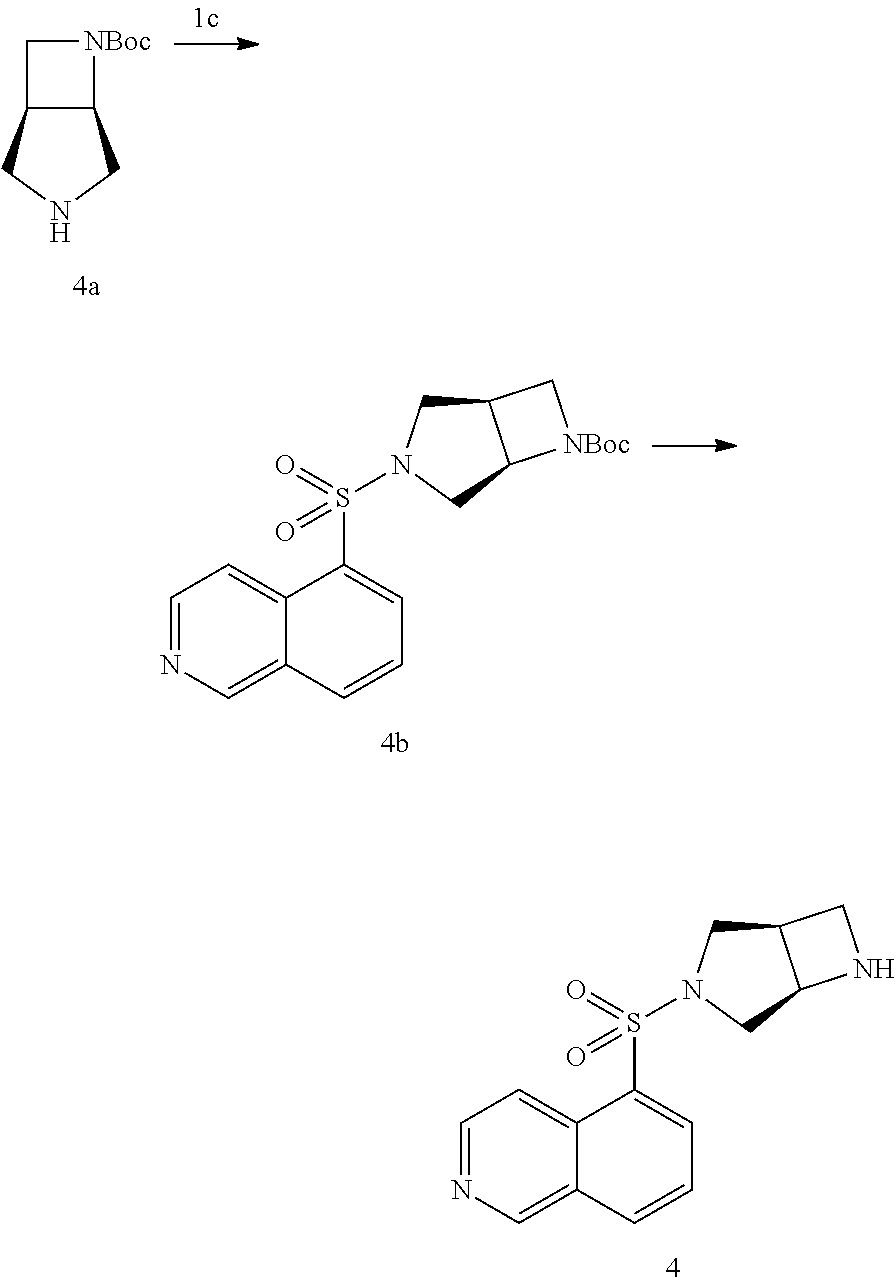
C12C(CNC1)[NBoc]C2.C1=NC=C2C(=C1)C(S(=O)(=O)N1CC3C(C1)[NBoc]C3)=CC=C2.C1=NC=C2C(=C1)C(S(=O)(=O)N1CC3C(C1)NC3)=CC=C2
